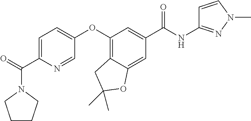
C1(OC2=CC=C(C(=O)N3CCCC3)N=C2)=C2C(=CC(C(=O)NC3=NN(C)C=C3)=C1)OC(C)(C)C2
